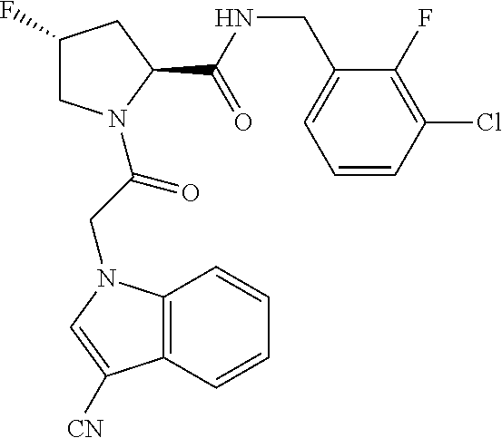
C1C(F)CC(C(=O)NCC2=CC=CC(Cl)=C2F)N1C(CN1C2=C(C([CN])=C1)C=CC=C2)=O
